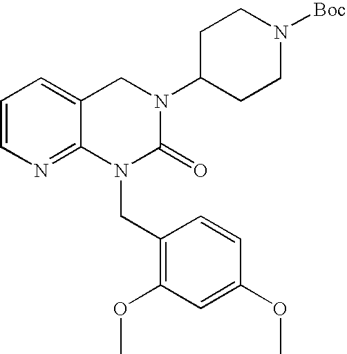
C1=CN=C2C(=C1)CN(C1CCN([Boc])CC1)C(=O)N2CC1=C(OC)C=C(OC)C=C1
